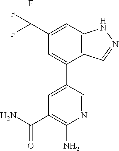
C12=C(C=C(C(F)(F)F)C=C1C1=CC(C(N)=O)=C(N)N=C1)NN=C2
